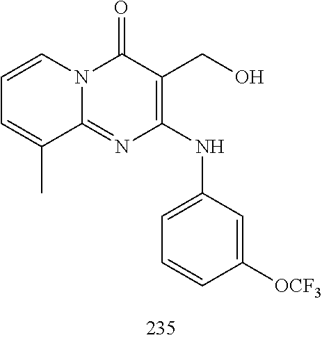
C1=CC=C(C)C2=NC(NC3=CC=CC([OCF3])=C3)=C(CO)C(=O)N12
